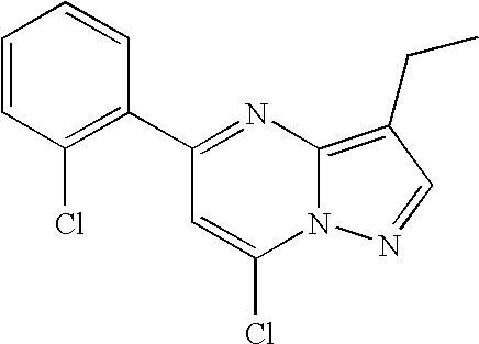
C1(C2=C(Cl)C=CC=C2)=NC2=C(CC)C=NN2C(Cl)=C1
